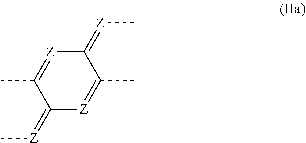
[Z]1=C(C)C(=[Z]C)[Z]=C(C)C1=[Z]C
